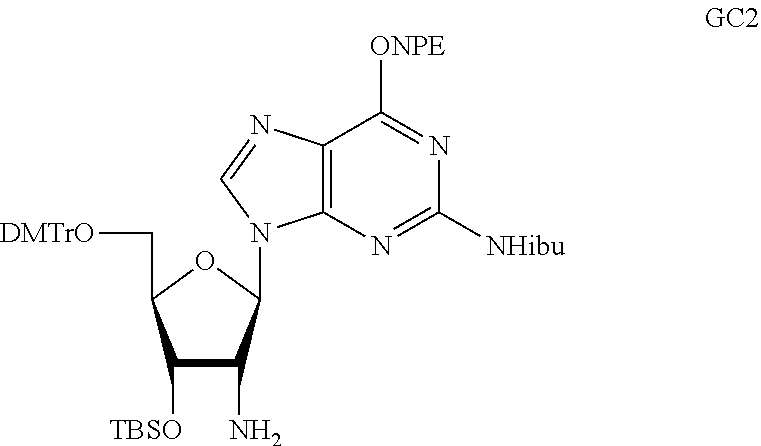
C1([TBSO])C(N)C(N2C3=C(C([ONPE])=NC([NHibu])=N3)N=C2)OC1C[DMTrO]
